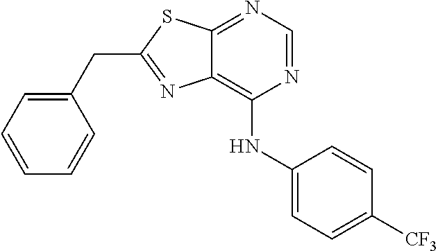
C1(CC2=NC3=C(NC4=CC=C([CF3])C=C4)N=CN=C3S2)=CC=CC=C1
